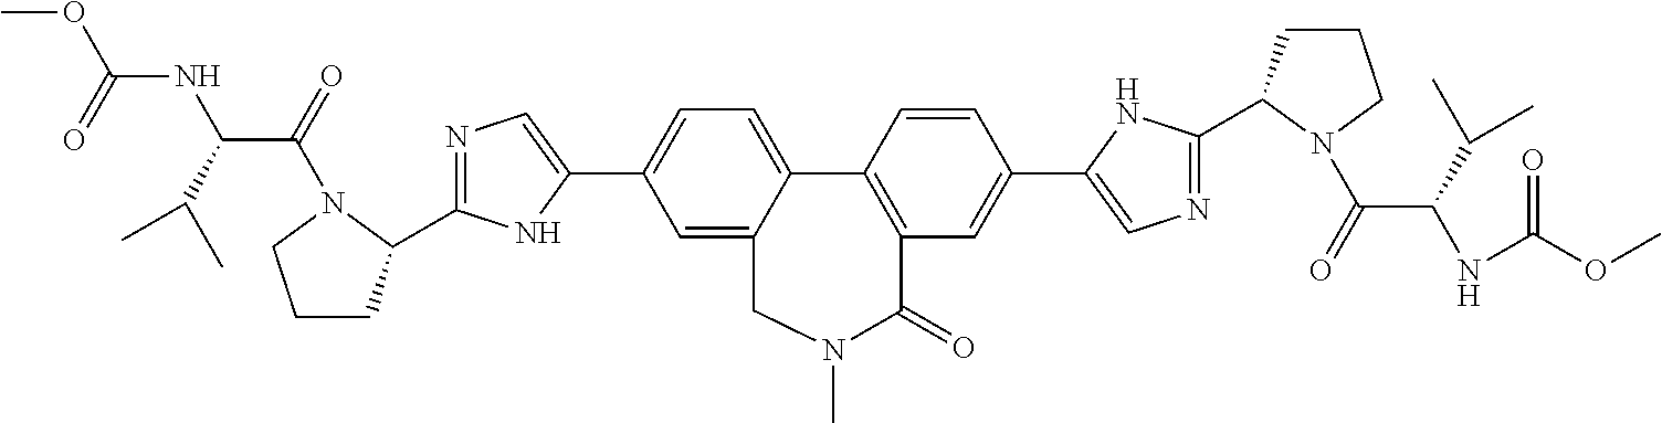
C1(C2CCCN2C(=O)C(C(C)C)NC(=O)OC)=NC=C(C2=CC=C3C4=C(C=C(C5=CN=C(C6CCCN6C(C(NC(=O)OC)C(C)C)=O)N5)C=C4)C(=O)N(C)CC3=C2)N1
